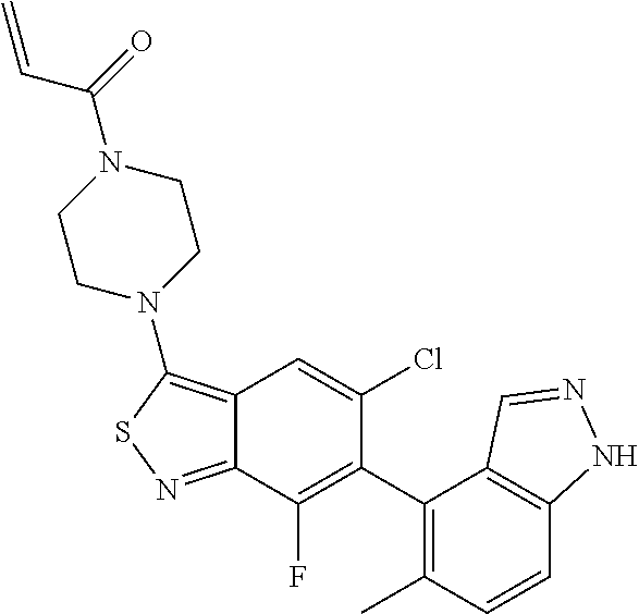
C12=C(N3CCN(C(=O)C=C)CC3)SN=C1C(F)=C(C1=C(C)C=CC3=C1C=NN3)C(Cl)=C2
